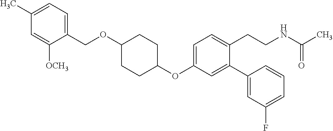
C1(OC2=CC=C(CCNC(C)=O)C(C3=CC(F)=CC=C3)=C2)CCC(OCC2=CC=C(C)C=C2[OCH3])CC1
